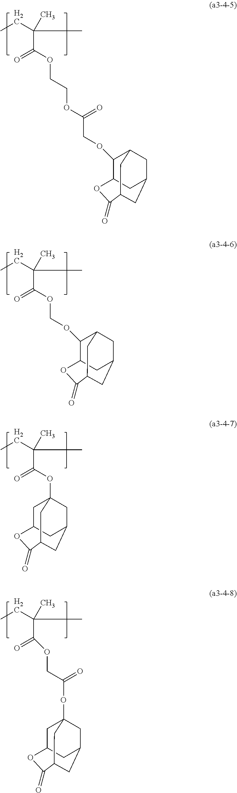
CCC(C)(C)C(OCCOC(COC1C2CC3CC1CC(C(=O)O2)C3)=O)=O.CCC(C)(C)C(OCOC1C2CC3CC1CC(C(=O)O2)C3)=O.CCC(C)(C)C(=O)OC12CC3CC(C(=O)OC(C3)C1)C2.CCC(C)(C)C(=O)OCC(OC12CC3CC(C(=O)OC(C3)C1)C2)=O
